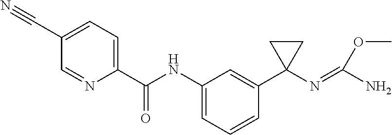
C1=C(C#N)C=NC(C(NC2=CC=CC(C3(N=C(N)OC)CC3)=C2)=O)=C1
